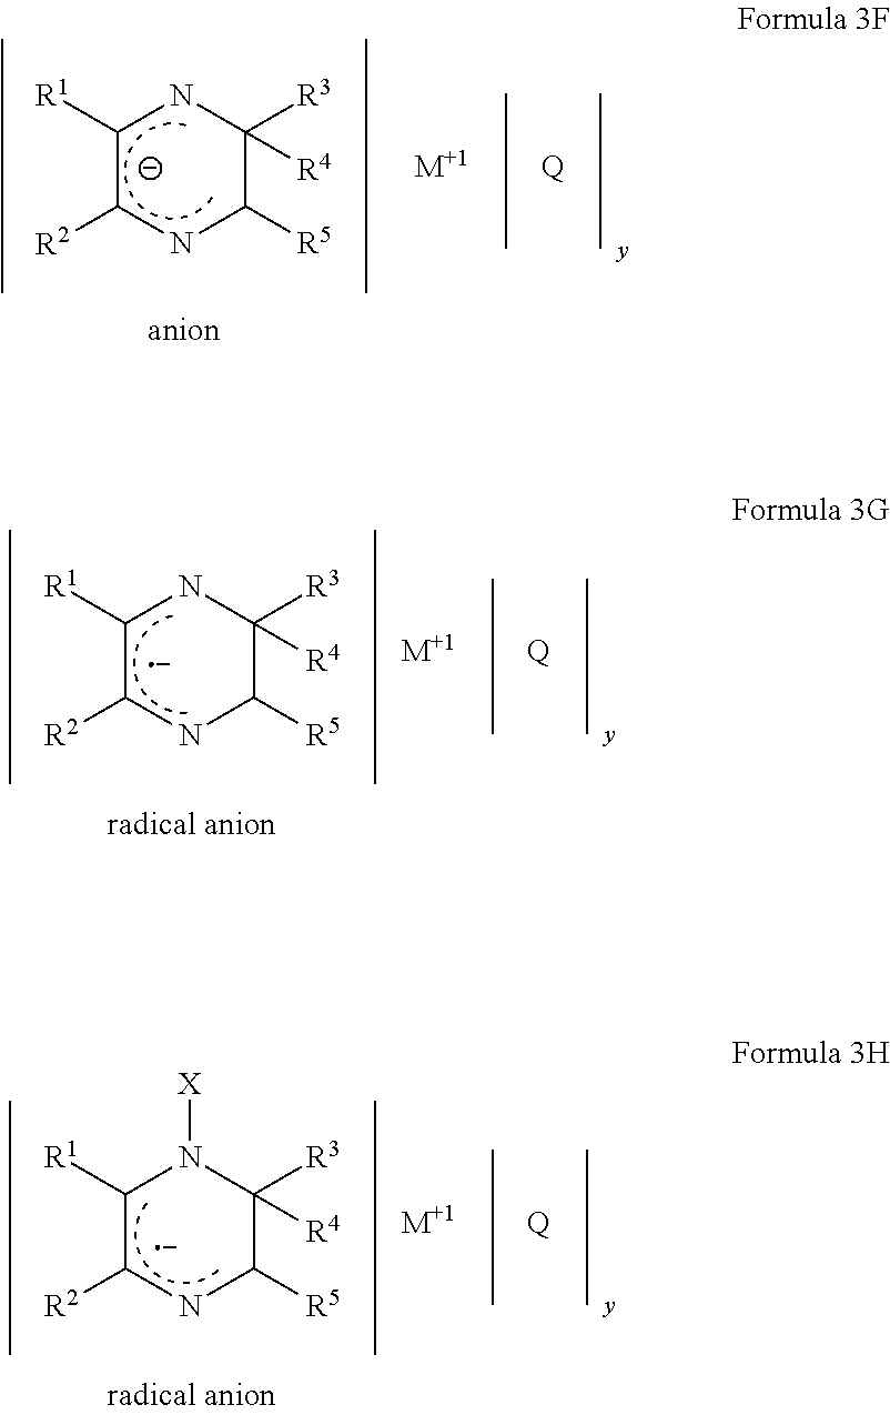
C1([R1])C([R2])NC([R5])C([R3])([R4])N1.[M+1].[Q].C1([R1])C([R2])NC([R5])C([R3])([R4])N1.[M+1].[Q].C1([R1])C([R2])NC([R5])C([R3])([R4])N1[X].[M+1].[Q]
